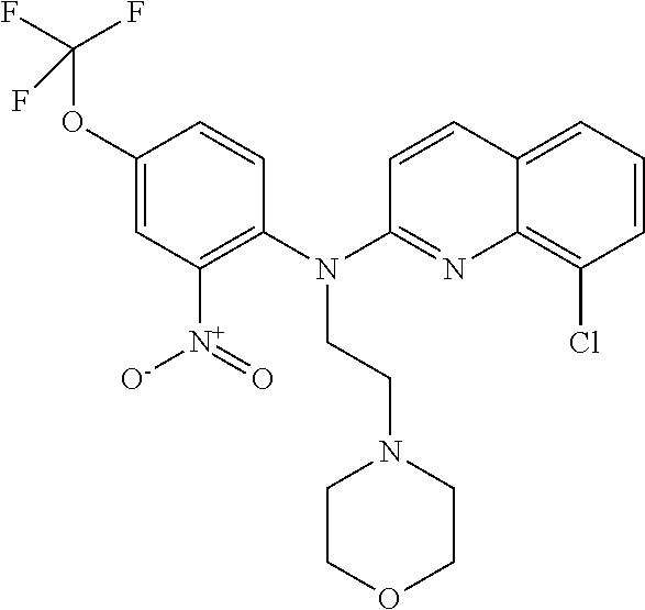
O(C1=CC([N+]([O-])=O)=C(N(C2=NC3=C(Cl)C=CC=C3C=C2)CCN2CCOCC2)C=C1)C(F)(F)F
